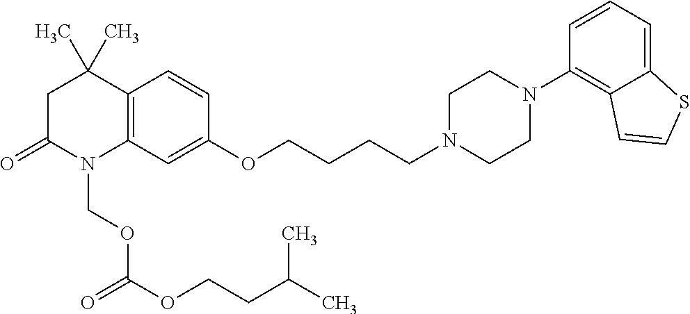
C12=C(C=C(OCCCCN3CCN(C4=C5C(=CC=C4)SC=C5)CC3)C=C1)N(COC(=O)OCCC(C)C)C(=O)CC2(C)C
